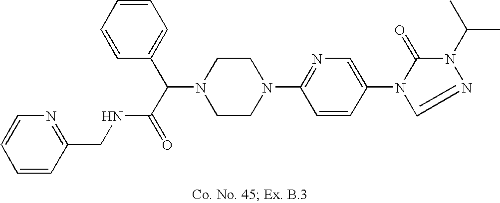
N1(C(C(=O)NCC2=NC=CC=C2)C2=CC=CC=C2)CCN(C2=NC=C(N3C(=O)N(C(C)C)N=C3)C=C2)CC1
